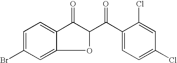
C1=C(Br)C=C2C(=C1)C(=O)C(C(C1=CC=C(Cl)C=C1Cl)=O)O2
